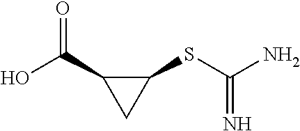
OC(C1CC1SC(=N)N)=O
